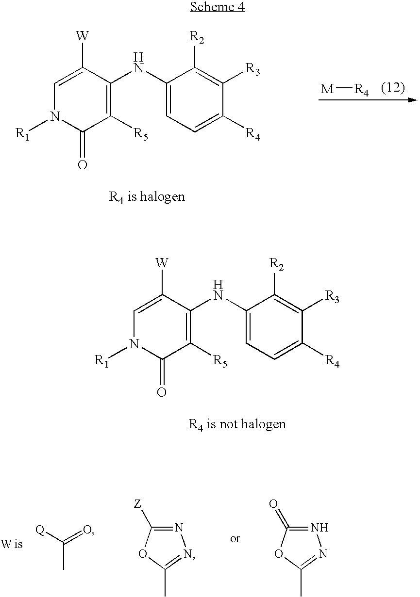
C1([W])=CN([R1])C(=O)C([R5])=C1NC1=CC=C([R4])C([R3])=C1[R2].[M][R4].C1([W])=CN([R1])C(=O)C([R5])=C1NC1=CC=C([R4])C([R3])=C1[R2].C(=O)([Q])C.N1=C([Z])OC(C)=N1.N1=C(=O)OC(C)=N1
